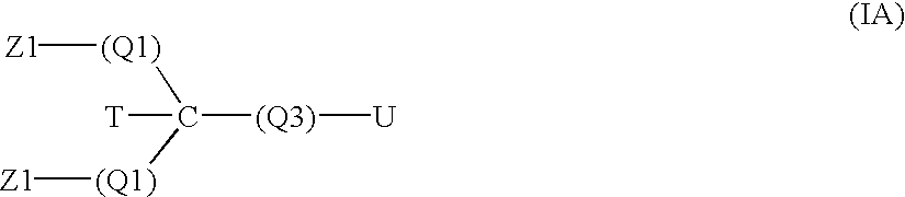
[T]C([(Q3)][U])([(Q1)][Z1])[(Q1)][Z1]
